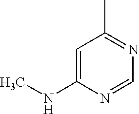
C1=C(NC)N=CN=C1C
